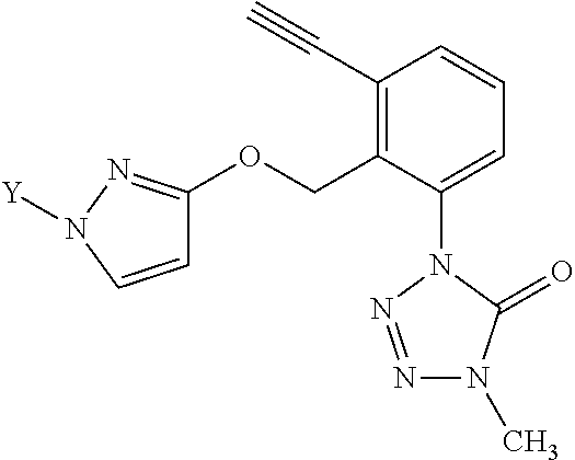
C1=C(N2N=NN(C)C2=O)C(COC2=NN([Y])C=C2)=C(C#C)C=C1
